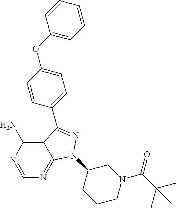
C12=C(N)N=CN=C1N(C1CCCN(C(C(C)(C)C)=O)C1)N=C2C1=CC=C(OC2=CC=CC=C2)C=C1
